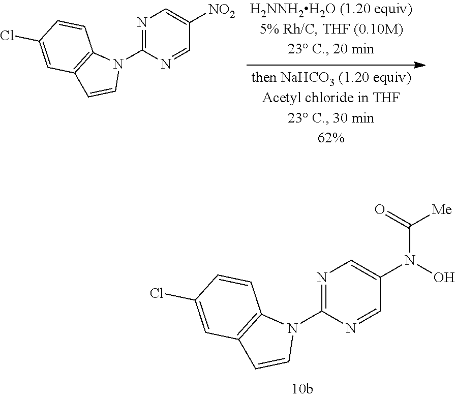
N1=C(N2C3=C(C=C2)C=C(Cl)C=C3)N=CC(N(O)C(=O)[Me])=C1.N1=C(N2C3=C(C=C2)C=C(Cl)C=C3)N=CC([NO2])=C1
